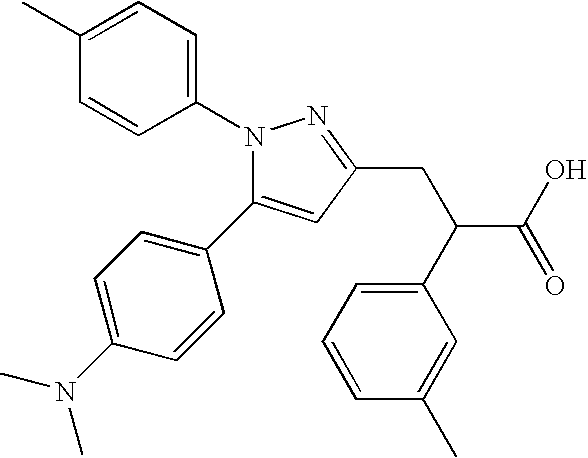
N1(C2=CC=C(C)C=C2)C(C2=CC=C(N(C)C)C=C2)=CC(CC(C(O)=O)C2=CC=CC(C)=C2)=N1
